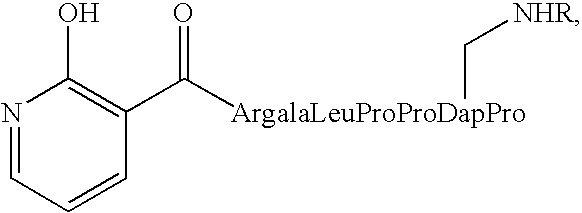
N1=CC=CC(C([ArgalaLeuProProDapPro]C[NHR])=O)=C1O
